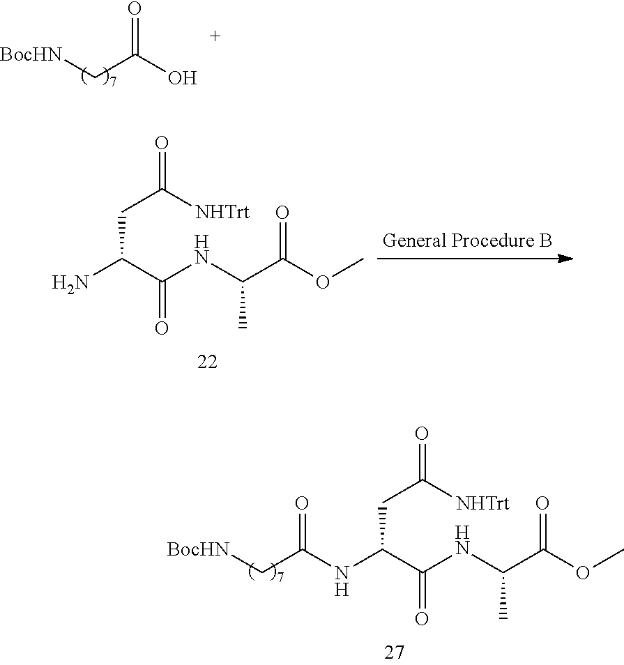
NC(C(NC(C)C(=O)OC)=O)CC(=O)[NHTrt].[BocHN]CC(O)=O.N(C(C(NC(C)C(=O)OC)=O)CC(=O)[NHTrt])C(C[BocHN])=O
